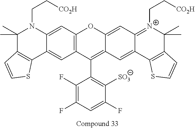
C1(F)=C(F)C=C(F)C([SO3])=C1C1=C2C(=CC3=[N+](CC[CO2H])C(C)(C)C4=C(C3=C2)SC=C4)OC2=C1C=C1C(=C2)N(CC[CO2H])C(C)(C)C2=C1SC=C2
